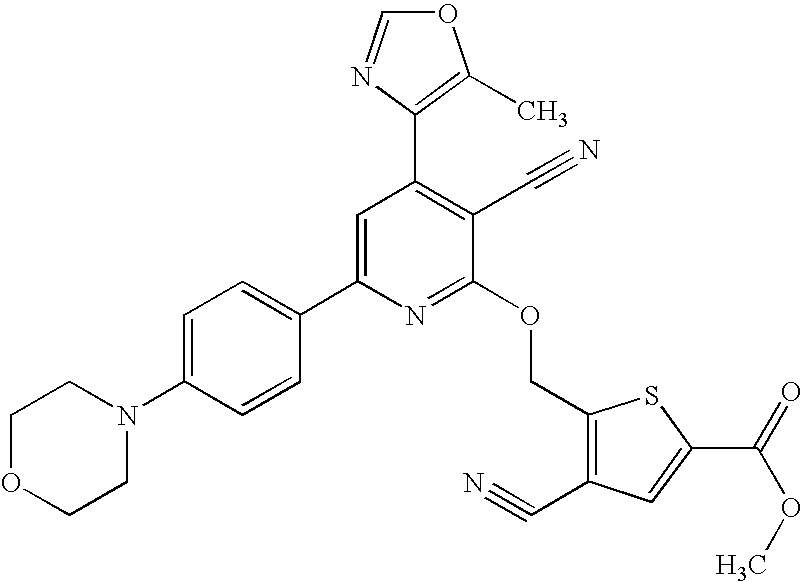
C1OCCN(C2=CC=C(C3=CC(C4=C(C)OC=N4)=C(C#N)C(OCC4=C(C#N)C=C(C(OC)=O)S4)=N3)C=C2)C1
